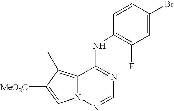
C12=C(C)C([MeO2C])=CN1N=CN=C2NC1=C(F)C=C(Br)C=C1
